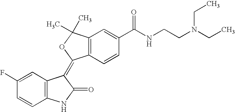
C1=C(F)C=CC2=C1C(=C1C3=C(C=C(C(NCCN(CC)CC)=O)C=C3)C(C)(C)O1)C(=O)N2
